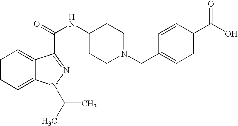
C1=CC=C2C(=C1)C(C(=O)NC1CCN(CC3=CC=C(C(O)=O)C=C3)CC1)=NN2C(C)C
